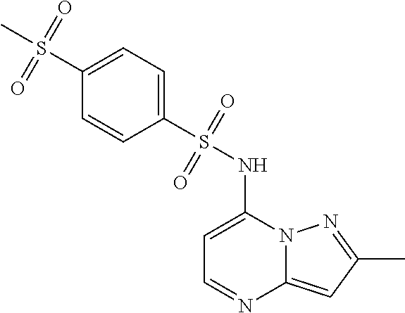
C1=C(NS(C2=CC=C(S(C)(=O)=O)C=C2)(=O)=O)N2C(=CC(C)=N2)N=C1
